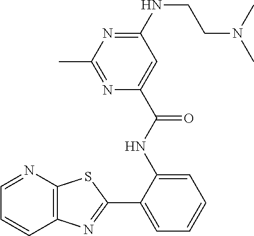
N1=C(C)N=C(NCCN(C)C)C=C1C(NC1=CC=CC=C1C1=NC2=C(S1)N=CC=C2)=O
